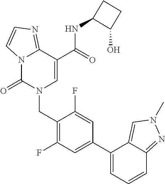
C12=NC=CN1C(=O)N(CC1=C(F)C=C(C3=CC=CC4=NN(C)C=C34)C=C1F)C=C2C(NC1C(O)CC1)=O
